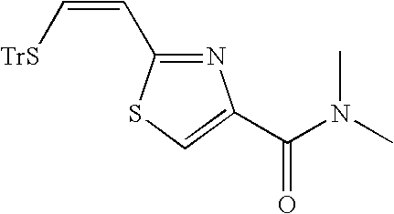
N1=C(C=C[TrS])SC=C1C(N(C)C)=O
